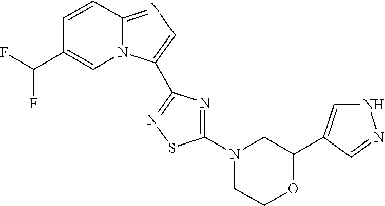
C12=NC=C(C3=NSC(N4CCOC(C5=CNN=C5)C4)=N3)N1C=C(C(F)F)C=C2
